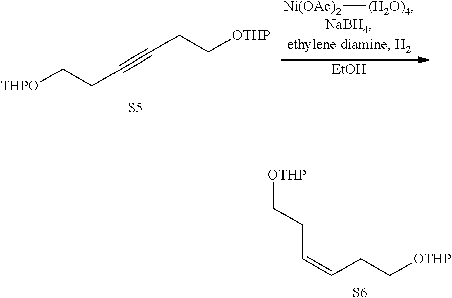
C(#CCC[OTHP])CC[THPO].[EtOH].[Ni(OAc)2][(H2O)4].[S5].C(CC[OTHP])=CCC[OTHP].[S6]
